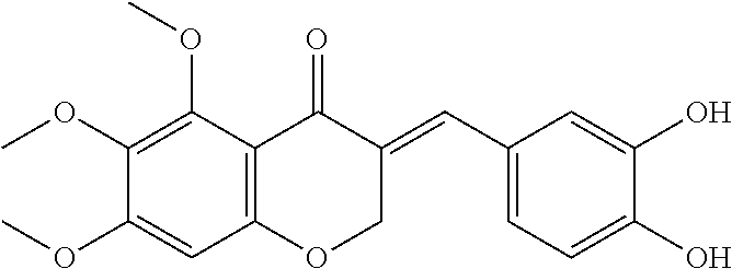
C12=C(C(OC)=C(OC)C(OC)=C1)C(=O)C(=CC1=CC=C(O)C(O)=C1)CO2
